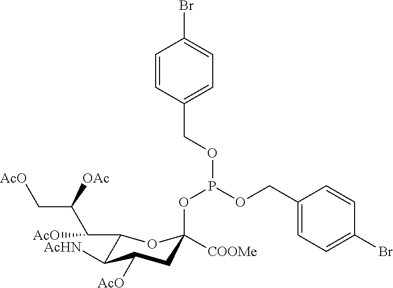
C1(C(C(C[AcO])[OAc])[AcO])C([AcHN])C([AcO])CC(OP(OCC2=CC=C(Br)C=C2)OCC2=CC=C(Br)C=C2)([COOMe])O1
